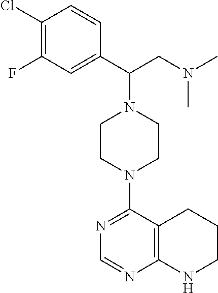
C1(Cl)=C(F)C=C(C(CN(C)C)N2CCN(C3=NC=NC4=C3CCCN4)CC2)C=C1
